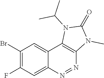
N1(C)C(=O)N(C(C)C)C2=C1N=NC1=CC(F)=C(Br)C=C21
